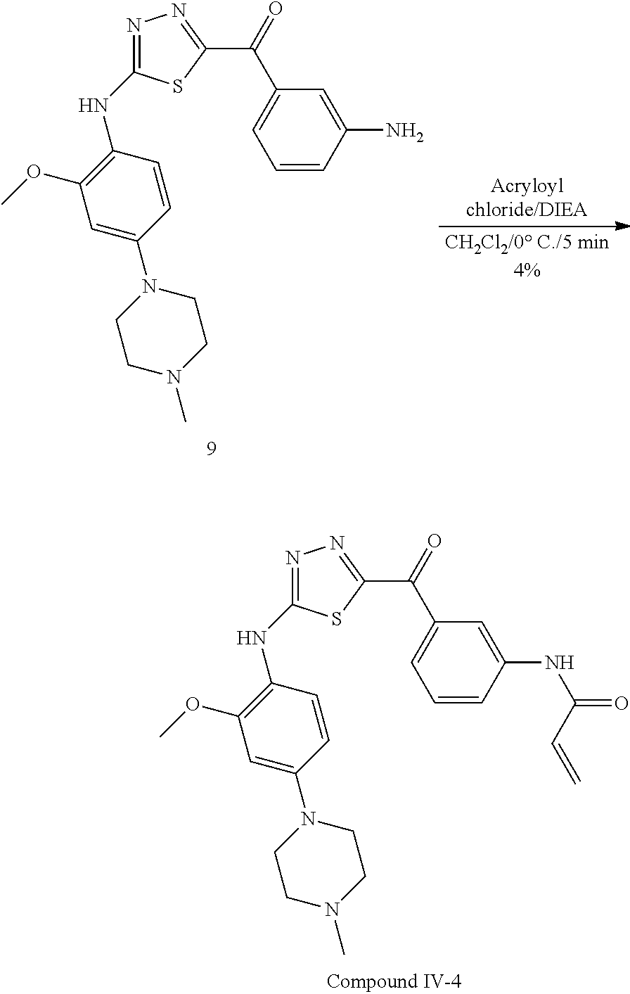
C1CN(C)CCN1C1=CC(OC)=C(NC2=NN=C(C(=O)C3=CC=CC(N)=C3)S2)C=C1.C1CN(C)CCN1C1=CC(OC)=C(NC2=NN=C(C(=O)C3=CC=CC(NC(=O)C=C)=C3)S2)C=C1
